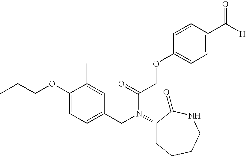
C1(OCCC)=CC=C(CN(C(=O)COC2=CC=C(C([H])=O)C=C2)C2CCCCNC2=O)C=C1C
